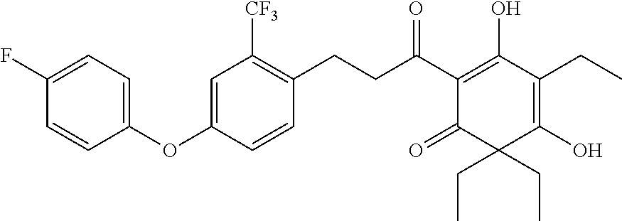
C(C(C1=C(O)C(CC)=C(O)C(CC)(CC)C1=O)=O)CC1=C([CF3])C=C(OC2=CC=C(F)C=C2)C=C1
